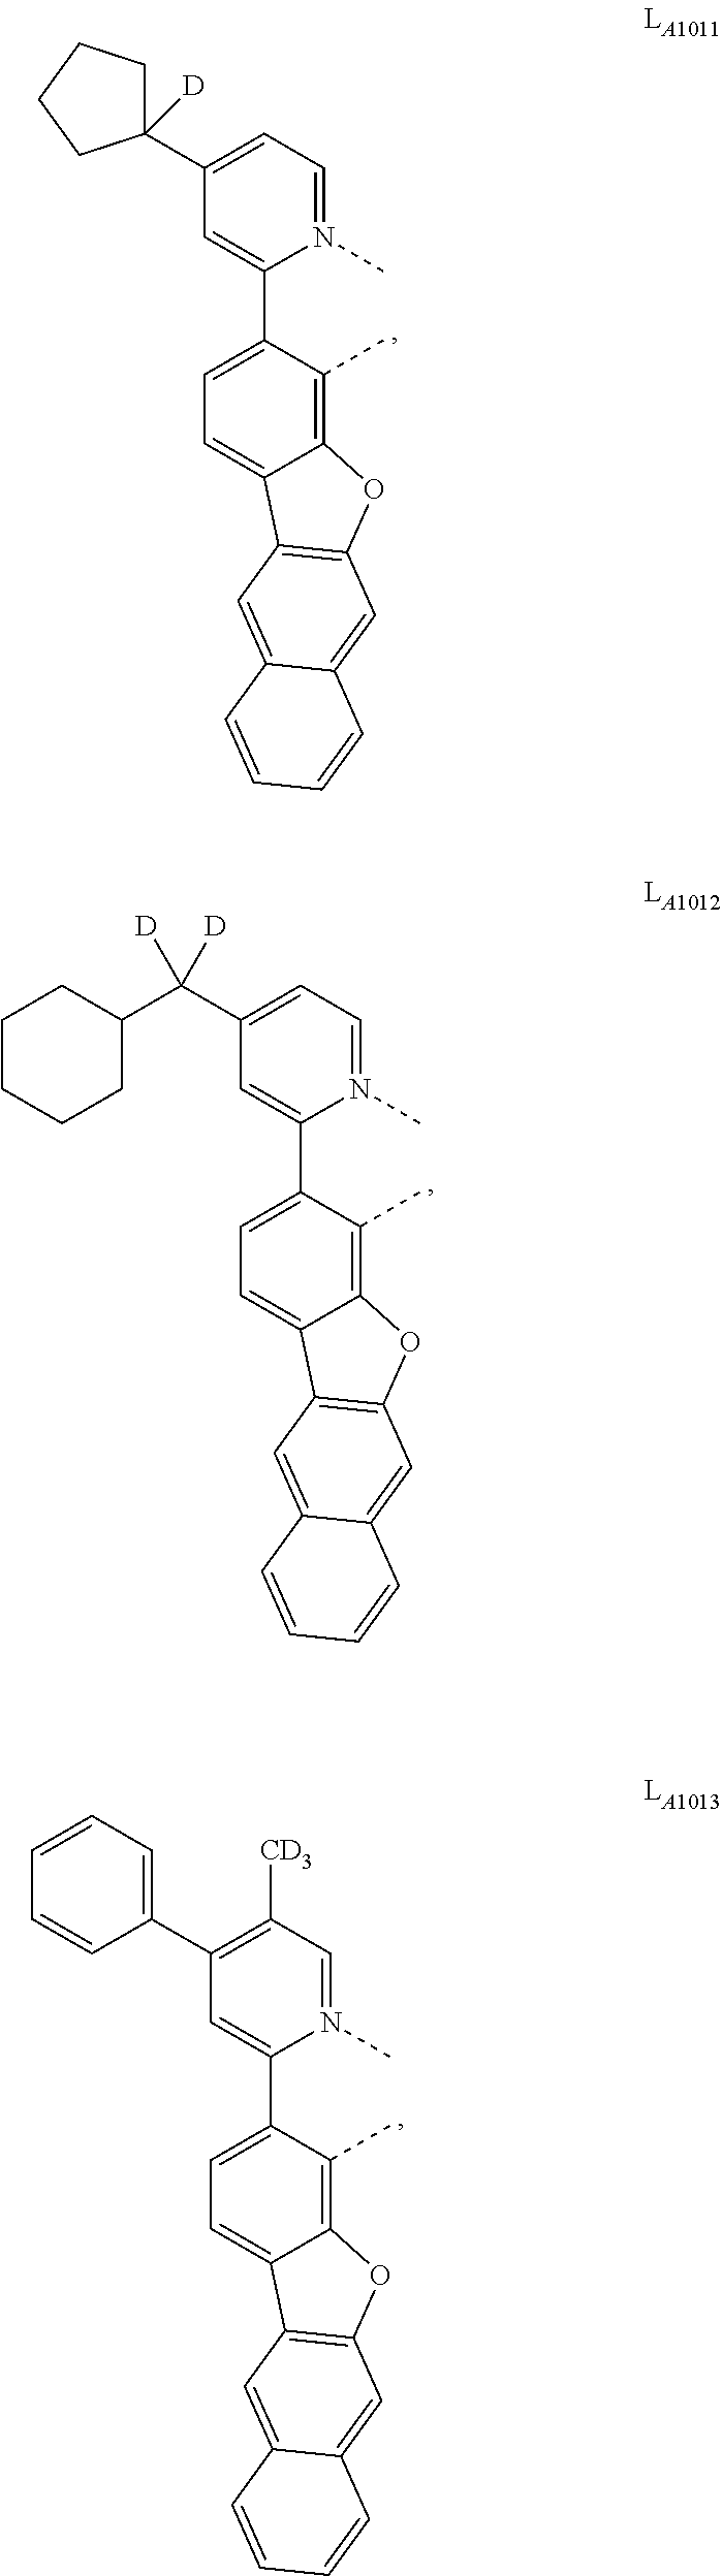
C1(C2=CC=N(C)C(C3=CC=C4C(=C3C)OC3=C4C=C4C(=C3)C=CC=C4)=C2)([D])CCCC1.C(C1CCCCC1)(C1=CC=N(C)C(C2=CC=C3C(=C2C)OC2=C3C=C3C(=C2)C=CC=C3)=C1)([D])[D].C1(C2=C([CD3])C=N(C)C(C3=CC=C4C(=C3C)OC3=C4C=C4C(=C3)C=CC=C4)=C2)=CC=CC=C1
